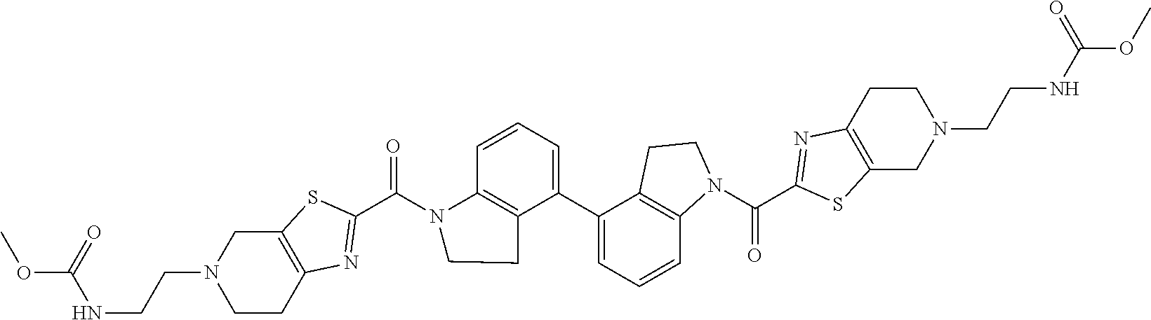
C12=C(SC(C(N3C4=C(C(C5=CC=CC6=C5CCN6C(C5=NC6=C(S5)CN(CCNC(OC)=O)CC6)=O)=CC=C4)CC3)=O)=N1)CN(CCNC(OC)=O)CC2
